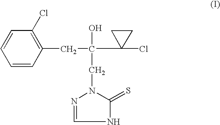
C1=CC=CC(CC(C2(Cl)CC2)(O)CN2C(=S)NC=N2)=C1Cl
